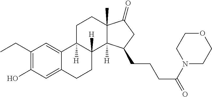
C1(CC)=C(O)C=C2C(=C1)C1([H])C([H])(CC2)C2([H])C(C)(CC1)C(=O)CC2CCCC(=O)N1CCOCC1
